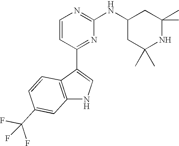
C1=CC(C2=CNC3=C2C=CC(C(F)(F)F)=C3)=NC(NC2CC(C)(C)NC(C)(C)C2)=N1
